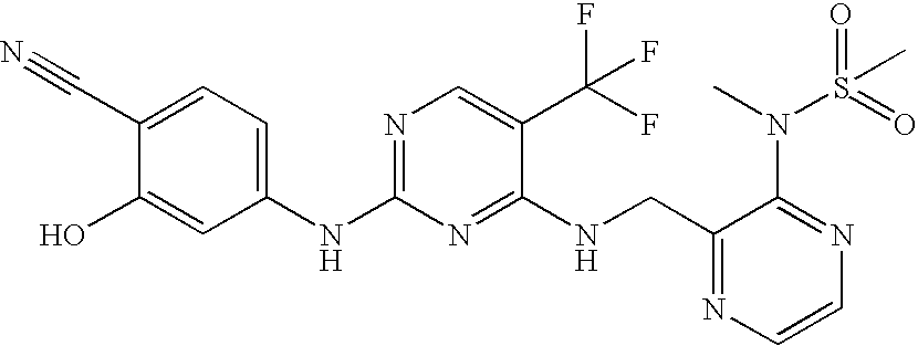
C(C1=NC=CN=C1N(S(C)(=O)=O)C)NC1=NC(NC2=CC=C(C#N)C(O)=C2)=NC=C1C(F)(F)F
